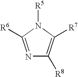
N1=C([R6])N([R5])C([R7])=C1[R8]
